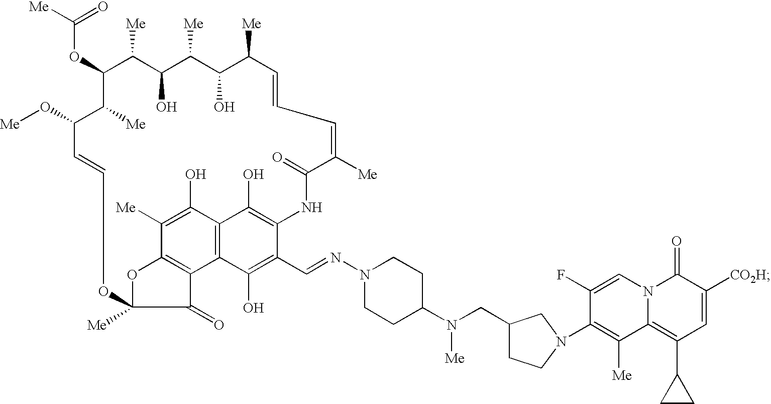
C(OC1C([Me])C(O)C([Me])C(O)C([Me])C=CC=C([Me])C(=O)NC2=C(O)C3=C(C(O)=C2C=NN2CCC(N([Me])CC4CCN(C5=C([Me])C6=C(C7CC7)C=C([CO2H])C(=O)N6C=C5F)C4)CC2)C2=C(C([Me])=C3O)OC([Me])(C2=O)OC=CC(O[Me])C1[Me])([Me])=O
